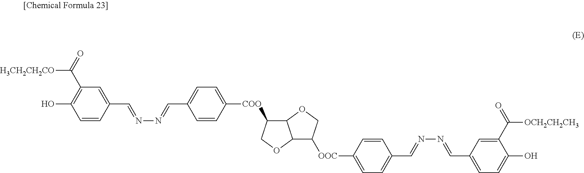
[H3CH2CH2CO]C(C1=C(O)C=CC(C=NN=CC2=CC=C([COO]C3C4C(OC3)C([OOC]C3=CC=C(C=NN=CC5=CC=C(O)C(C(=O)[OCH2CH2CH3])=C5)C=C3)CO4)C=C2)=C1)=O
